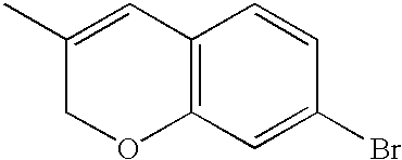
C1(C)=CC2=C(OC1)C=C(Br)C=C2
